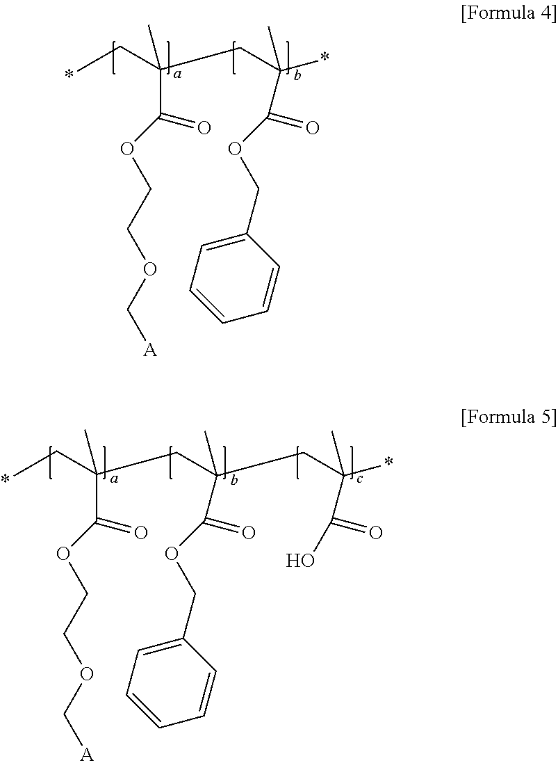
O(CCOC(=O)C(C*)(C)CC(C(=O)OCC1=CC=CC=C1)(*)C)C[A].O(CCOC(=O)C(C*)(C)CC(C(=O)OCC1=CC=CC=C1)(C)CC(C(=O)O)(*)C)C[A]
